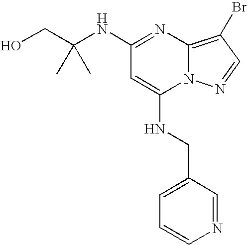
N(C1=NC2=C(Br)C=NN2C(NCC2=CC=CN=C2)=C1)C(CO)(C)C
